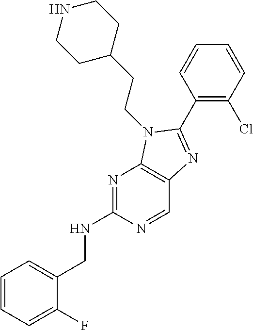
N1=C(NCC2=CC=CC=C2F)N=CC2=C1N(CCC1CCNCC1)C(C1=C(Cl)C=CC=C1)=N2
